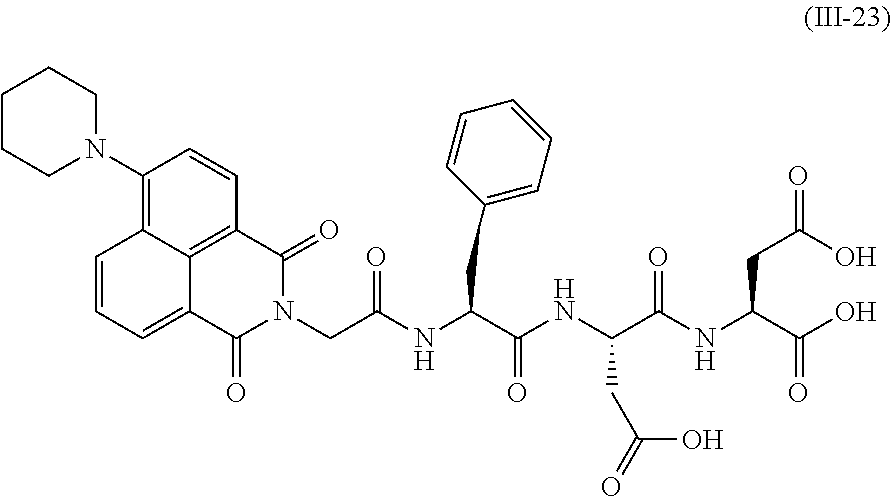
C1(N2CCCCC2)=C2C3=C(C=C1)C(=O)N(CC(NC(C(NC(C(NC(C(O)=O)CC(O)=O)=O)CC(=O)O)=O)CC1=CC=CC=C1)=O)C(=O)C3=CC=C2
